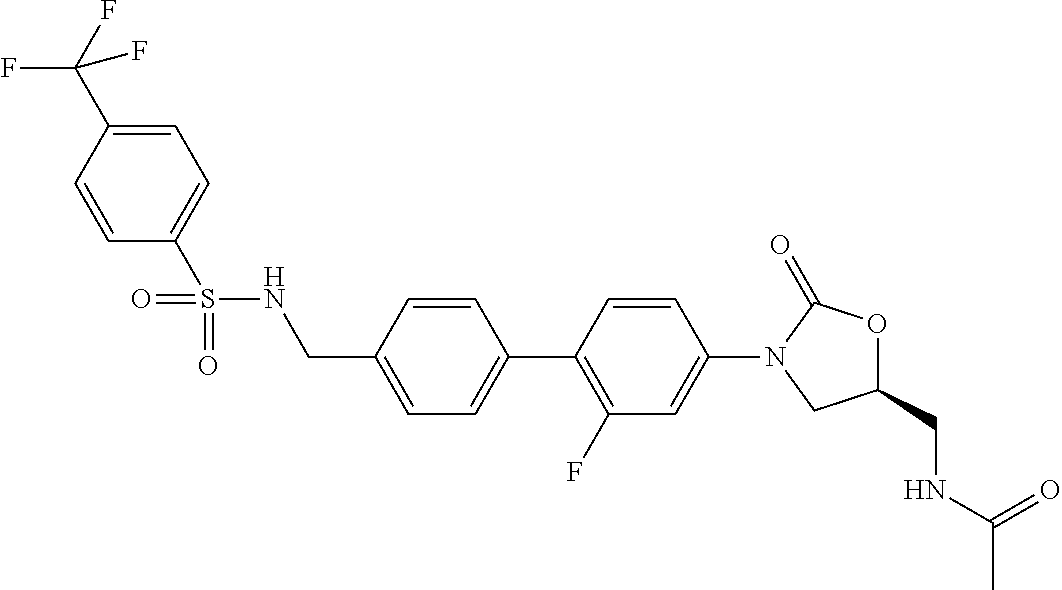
C(C1=CC=C(C2=C(F)C=C(N3CC(CNC(C)=O)OC3=O)C=C2)C=C1)NS(=O)(=O)C1=CC=C(C(F)(F)F)C=C1
